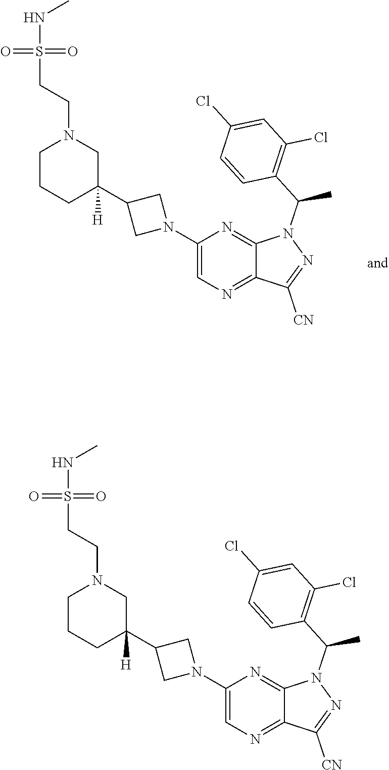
C1(N2CC(C3([H])CN(CCS(NC)(=O)=O)CCC3)C2)=CN=C2C(=N1)N(C(C1=C(Cl)C=C(Cl)C=C1)C)N=C2[CN].C1(N2CC(C3([H])CN(CCS(NC)(=O)=O)CCC3)C2)=CN=C2C(=N1)N(C(C1=C(Cl)C=C(Cl)C=C1)C)N=C2[CN]
